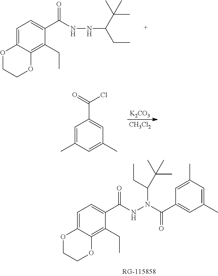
C1=C2C(=C(CC)C(C(NN(C(C3=CC(C)=CC(C)=C3)=O)C(C(C)(C)C)CC)=O)=C1)OCCO2.C1=C2C(=C(CC)C(C(NNC(C(C)(C)C)CC)=O)=C1)OCCO2.[K2CO3].[CH3Cl2].C1=C(C)C=C(C)C=C1C(Cl)=O
